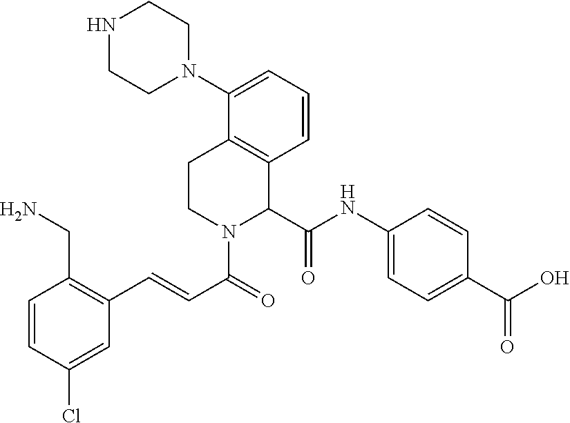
C1(Cl)=CC(C=CC(=O)N2C(C(NC3=CC=C(C(O)=O)C=C3)=O)C3=C(CC2)C(N2CCNCC2)=CC=C3)=C(CN)C=C1
